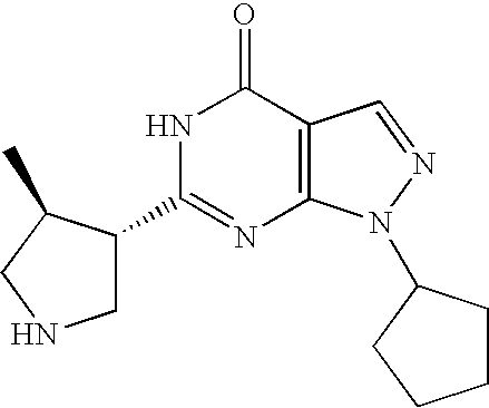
C1(C2CNCC2C)=NC2=C(C(=O)N1)C=NN2C1CCCC1
